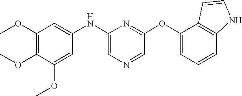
C1(OC)=C(OC)C(OC)=CC(NC2=CN=CC(OC3=CC=CC4=C3C=CN4)=N2)=C1
